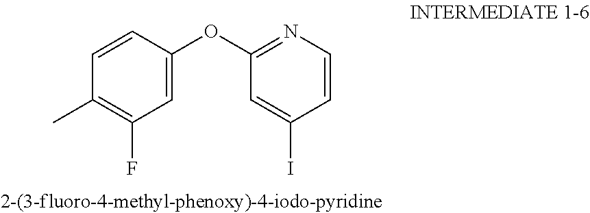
C1(OC2=CC(F)=C(C)C=C2)=NC=CC(I)=C1
